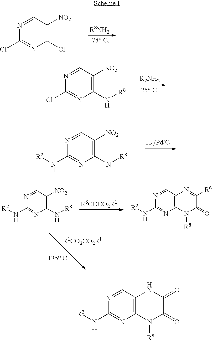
C1(Cl)=C([NO2])C=NC(Cl)=N1.C1(N[R8])=C([NO2])C=NC(Cl)=N1.C1(N[R8])=C([NO2])C=NC(N[R2])=N1.C1(N[R8])=C([NO2])C=NC(N[R2])=N1.C12=C(C=NC(N[R2])=N1)N=C([R6])C(=O)N2[R8].C12=C(C=NC(N[R2])=N1)NC(=O)C(=O)N2[R8]
